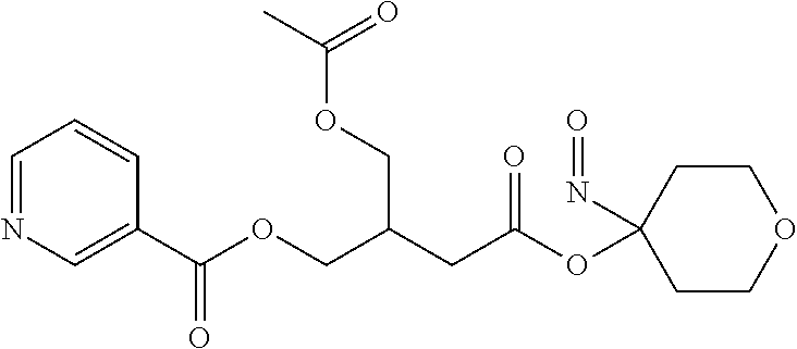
C1(C(OCC(CC(OC2(N=O)CCOCC2)=O)COC(C)=O)=O)=CN=CC=C1
